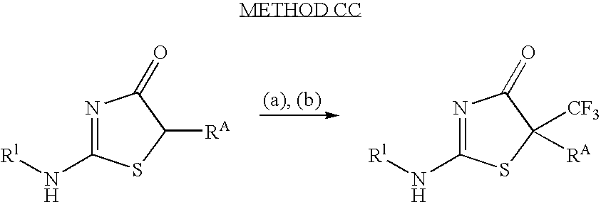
N1=C(N[Rl])SC([RA])C1=O.N1=C(N[Rl])SC([CF3])([RA])C1=O
